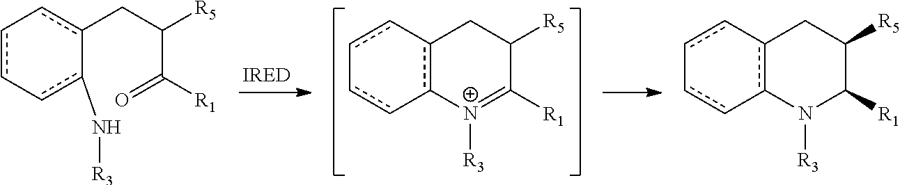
c12c(N([R3])C([R1])C([R5])C1)-cc-cc-2.c12c([N+]([R3])=C([R1])C([R5])C1)-cc-cc-2.c1(CC(C(=O)[R1])[R5])c-cc-cc-1N[R3]
